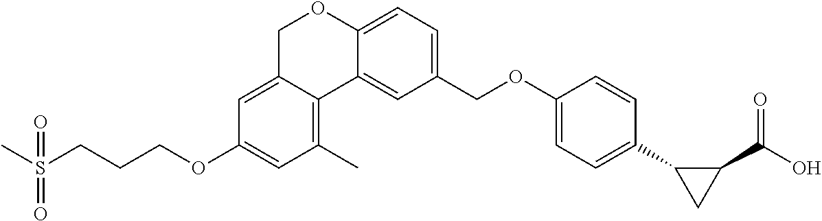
CS(CCCOC1=CC(C)=C2C(=C1)COC1=CC=C(COC3=CC=C(C4CC4C(=O)O)C=C3)C=C12)(=O)=O
